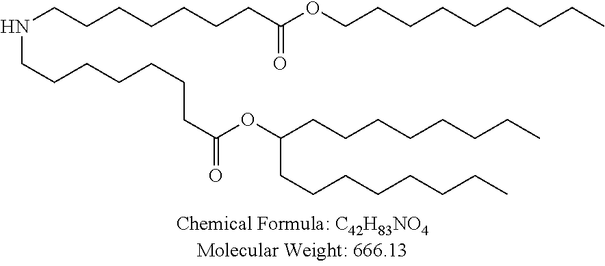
N(CCCCCCCC(OCCCCCCCCC)=O)CCCCCCCC(=O)OC(CCCCCCCC)CCCCCCCC
